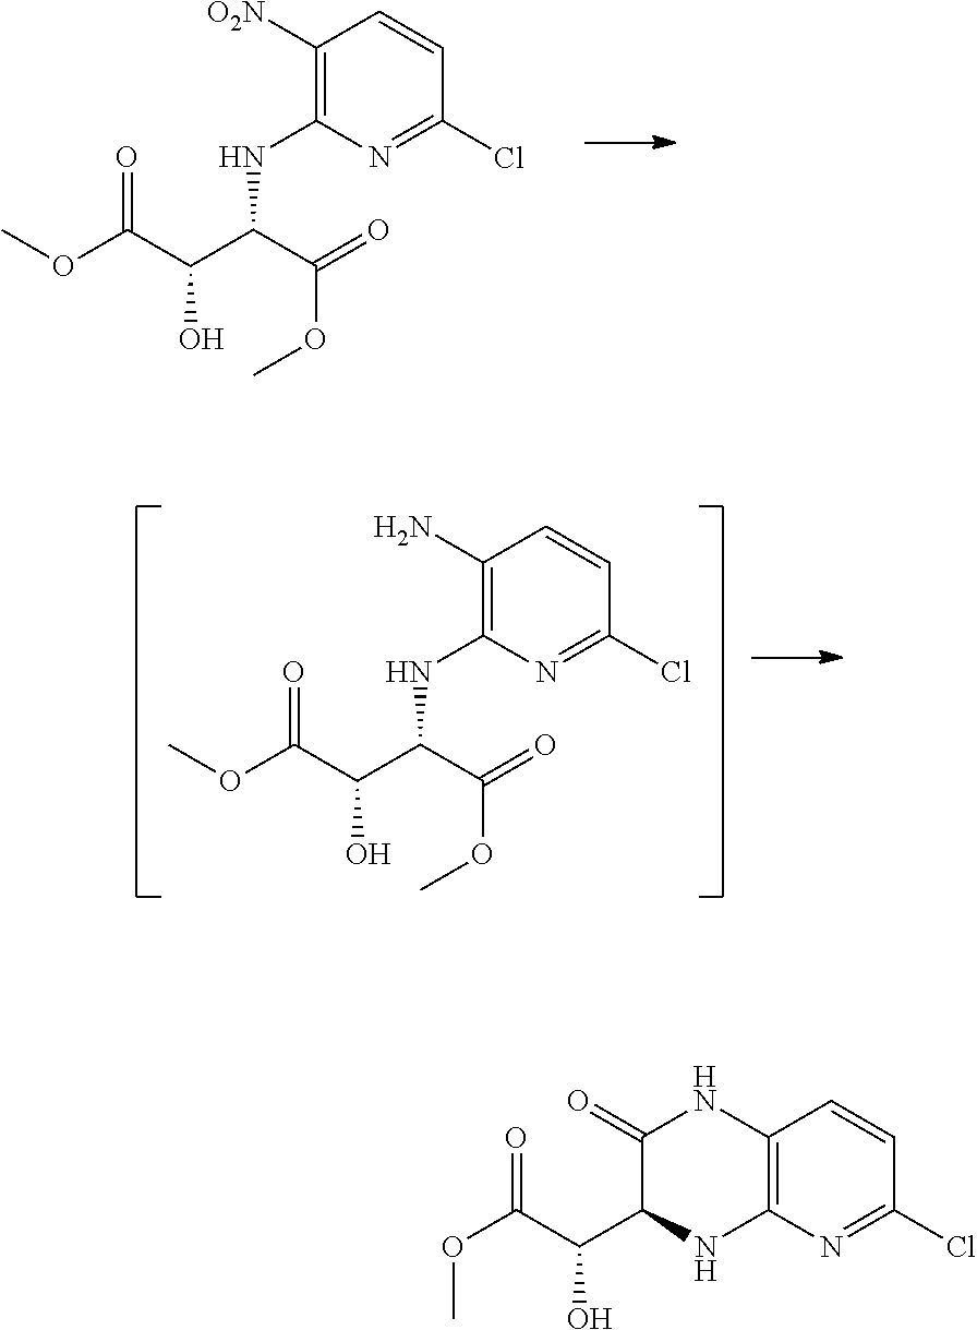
C1([O2N])=C(NC(C(O)C(OC)=O)C(=O)OC)N=C(Cl)C=C1.C1(N)=C(NC(C(O)C(OC)=O)C(=O)OC)N=C(Cl)C=C1.C1(=O)C(C(C(OC)=O)O)NC2=C(N1)C=CC(Cl)=N2
